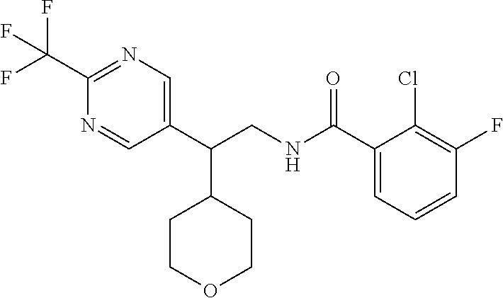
C1(C(CNC(C2=CC=CC(F)=C2Cl)=O)C2CCOCC2)=CN=C(C(F)(F)F)N=C1
